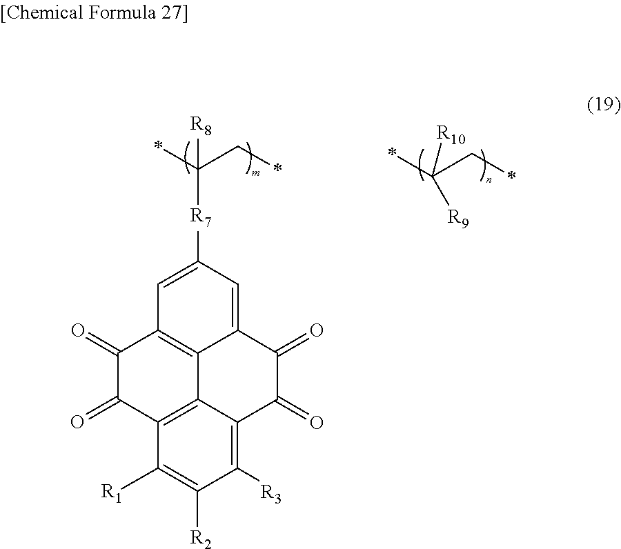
C12=C([R3])C([R2])=C([R1])C3=C1C1=C(C(=O)C3=O)C=C([R7]C(C*)(*)[R8])C=C1C(=O)C2=O.C(C*)(*)([R10])[R9]
